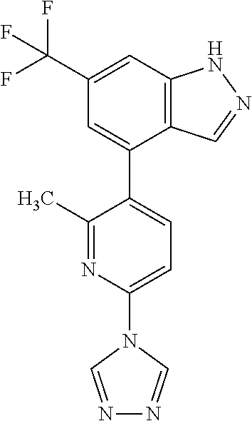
C12=C(C=C(C(F)(F)F)C=C1C1=CC=C(N3C=NN=C3)N=C1C)NN=C2
